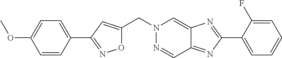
C1=CC(C2=NOC(CN3N=CC4=NC(C5=CC=CC=C5F)=NC4=C3)=C2)=CC=C1OC
